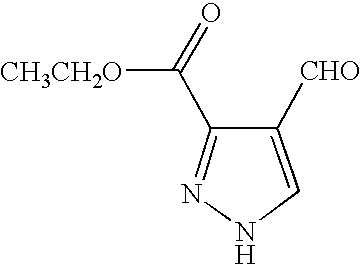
C1=C([CHO])C(C([CH3CH2O])=O)=NN1
